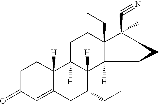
C1C2([H])C([H])(C3([H])C(CC)(C1)C(C)(C#N)C1C3C1)C(CC)CC1=CC(=O)CCC21[H]
